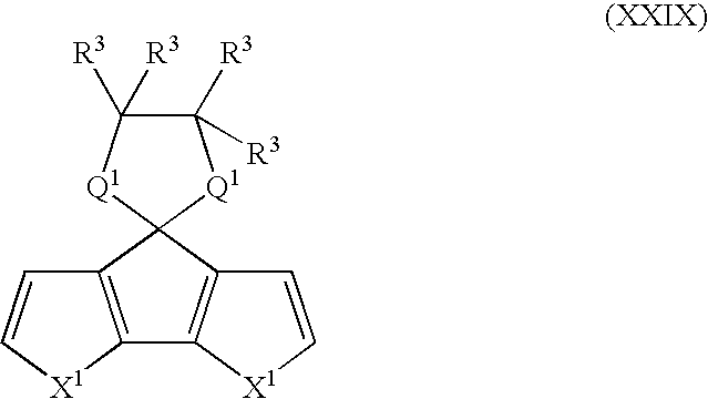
C12=C([X1]C=C1)C1=C(C=C[X1]1)C21[Q1]C([R3])([R3])C([R3])([R3])[Q1]1
